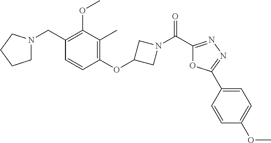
C1N(CC2=C(OC)C(C)=C(OC3CN(C(C4=NN=C(C5=CC=C(OC)C=C5)O4)=O)C3)C=C2)CCC1
